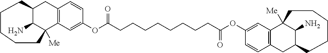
C12C(N)C([Me])(C3=C(C1)C=CC(OC(CCCCCCCCC(OC1=CC4=C(CC5C(N)C4([Me])CCCCC5)C=C1)=O)=O)=C3)CCCCC2
